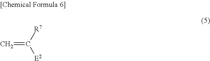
C=C([R7])[E2]
